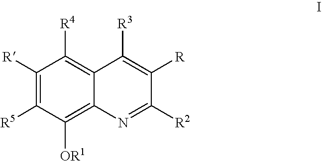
C1([R])=C([R5])C([OR1])=C2C(=C1[R4])C([R3])=C([R])C([R2])=N2
